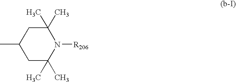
C1C(C)(C)N([R206])C(C)(C)CC1C
